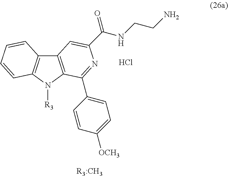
C12=C(N([R3])C3=C1C=CC=C3)C(C1=CC=C([OCH3])C=C1)=NC(C(=O)NCCN)=C2.[R3:CH3].Cl
